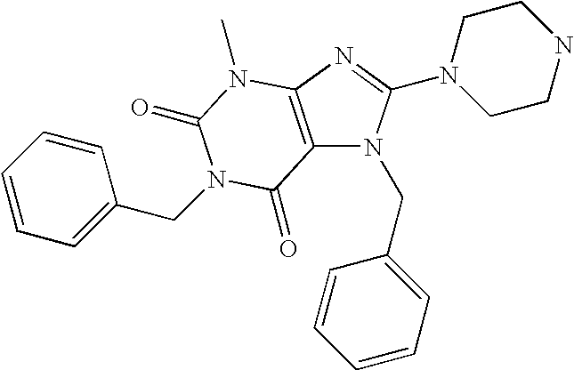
C1=CC=C(CN2C(=O)N(C)C3=C(N(CC4=CC=CC=C4)C(N4CCNCC4)=N3)C2=O)C=C1
